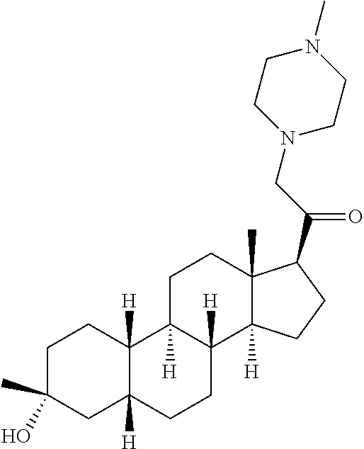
C1C(O)(C)CC2([H])C([H])(C1)C1([H])C([H])(CC2)C2([H])C(C)(CC1)C(C(CN1CCN(C)CC1)=O)CC2
